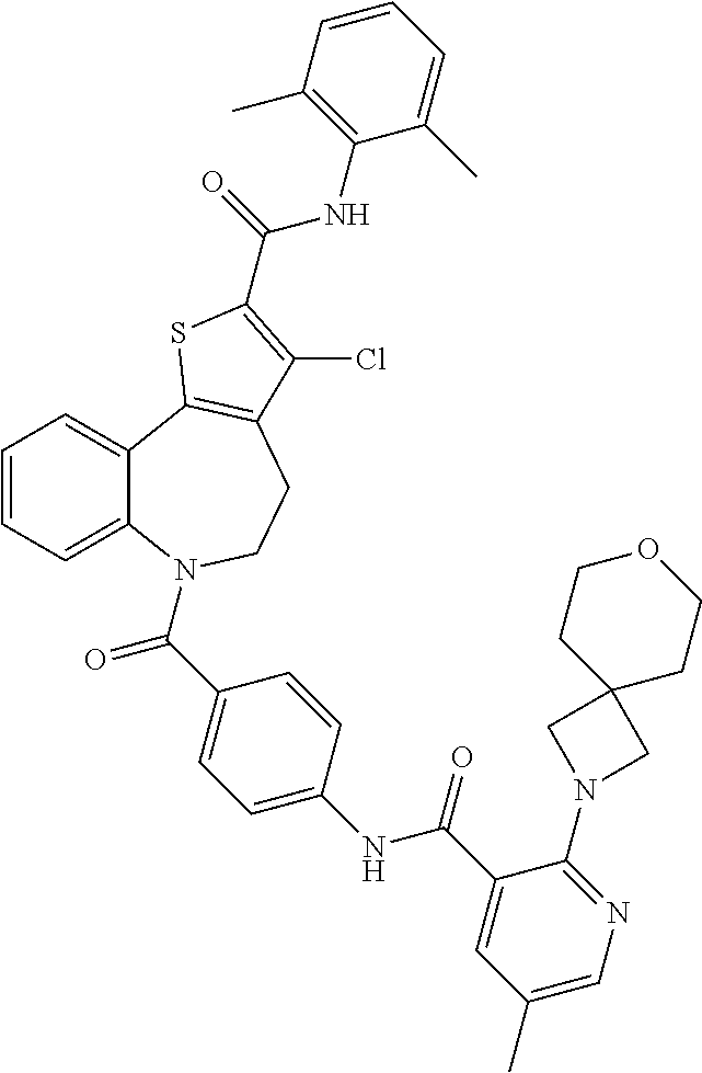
C1=CC=C2C(=C1)C1=C(CCN2C(=O)C2=CC=C(NC(=O)C3=CC(C)=CN=C3N3CC4(C3)CCOCC4)C=C2)C(Cl)=C(C(=O)NC2=C(C)C=CC=C2C)S1
